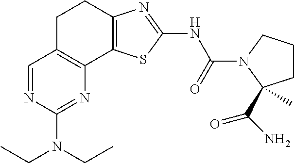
C1=NC(N(CC)CC)=NC2=C1CCC1=C2SC(NC(=O)N2C(C(=O)N)(C)CCC2)=N1
